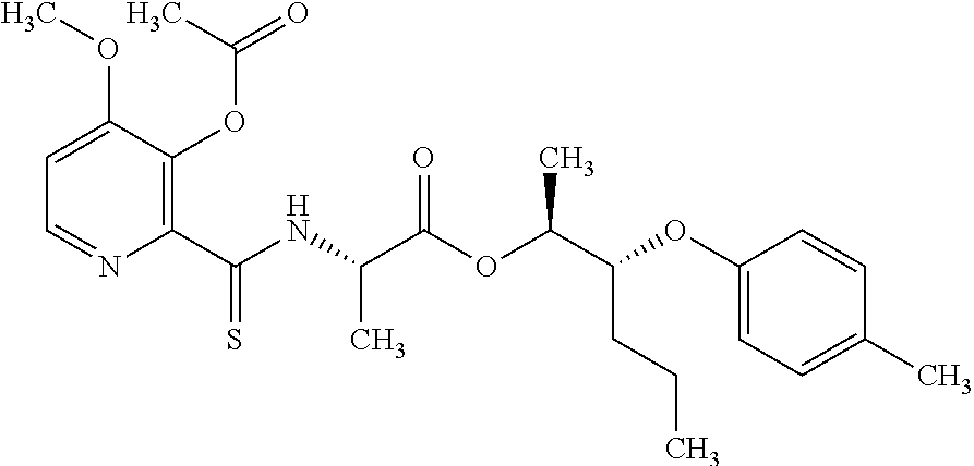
C1=C(OC)C(OC(C)=O)=C(C(NC(C(OC(C(OC2=CC=C(C)C=C2)CCC)C)=O)C)=S)N=C1
